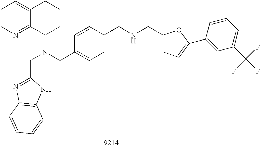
C1=CN=C2C(=C1)CCCC2N(CC1=CC=C(CNCC2=CC=C(C3=CC(C(F)(F)F)=CC=C3)O2)C=C1)CC1=NC2=C(N1)C=CC=C2
